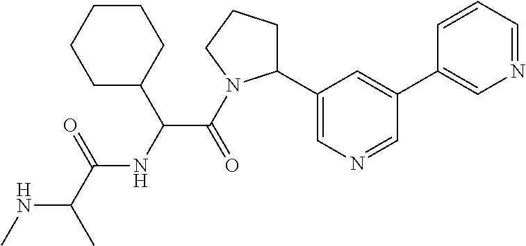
N(C(C)C(=O)NC(C(=O)N1C(C2=CN=CC(C3=CN=CC=C3)=C2)CCC1)C1CCCCC1)C
